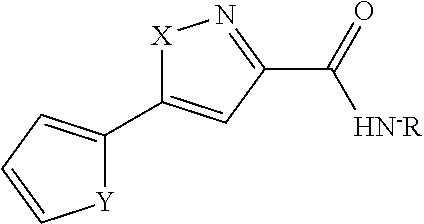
C1(C2=CC(C([HN-R])=O)=N[X]2)=CC=C[Y]1
